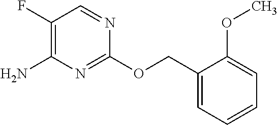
NC1=C(F)C=NC(OCC2=CC=CC=C2OC)=N1
